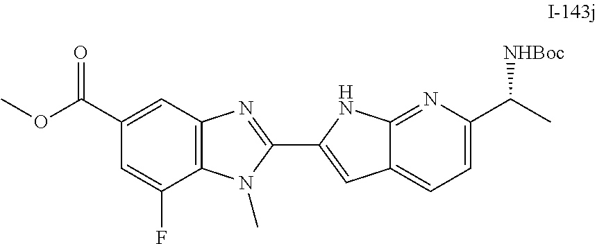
C12=C(C=C(C(OC)=O)C=C1F)N=C(C1=CC3=CC=C(C(C)[NHBoc])N=C3N1)N2C
